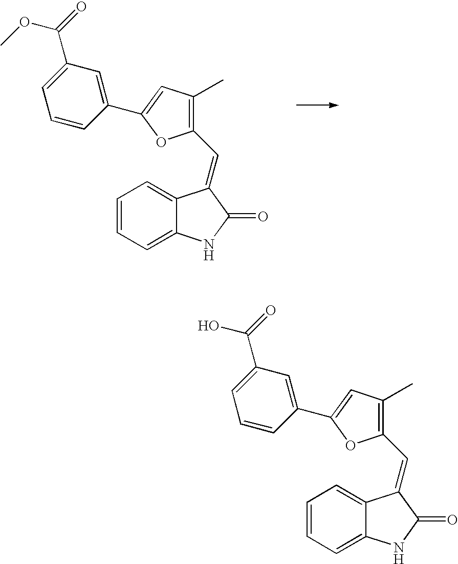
C1=CC=C2C(=C1)C(=CC1=C(C)C=C(C3=CC(C(=O)OC)=CC=C3)O1)C(=O)N2.C1=CC=C2C(=C1)C(=CC1=C(C)C=C(C3=CC(C(=O)O)=CC=C3)O1)C(=O)N2
